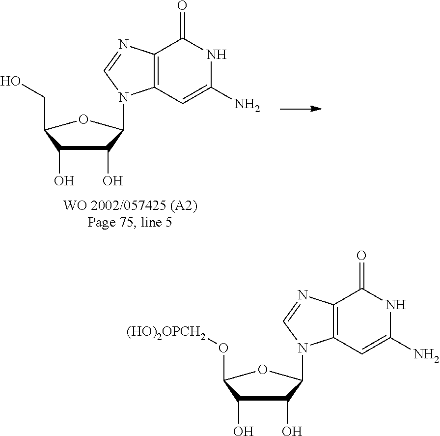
C1(O)C(O)C(O[(HO)2OPCH2])OC1N1C2=C(N=C1)C(=O)NC(N)=C2.C1(O)C(O)C(CO)OC1N1C2=C(N=C1)C(=O)NC(N)=C2
